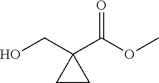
C(C1(C(=O)OC)CC1)O
